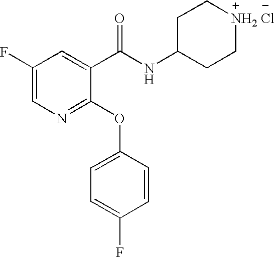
N1=C(OC2=CC=C(F)C=C2)C(C(NC2CC[NH2 Cl]CC2)=O)=CC(F)=C1
